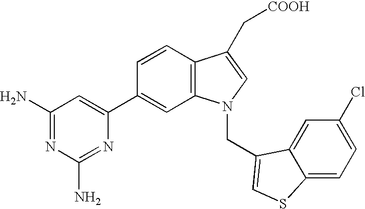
C1=CC2=C(C=C1C1=CC(N)=NC(N)=N1)N(CC1=CSC3=CC=C(Cl)C=C31)C=C2C[COOH]
